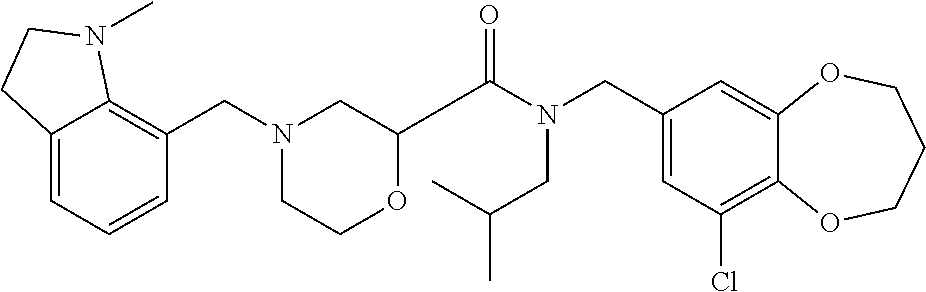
C1(CN(C(=O)C2OCCN(CC3=C4C(=CC=C3)CCN4C)C2)CC(C)C)=CC(Cl)=C2C(=C1)OCCCO2
